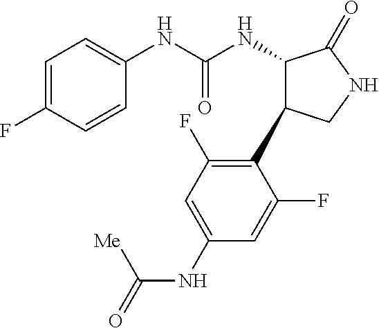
C1=CC(F)=CC=C1NC(NC1C(C2=C(F)C=C(NC(=O)[Me])C=C2F)CNC1=O)=O
